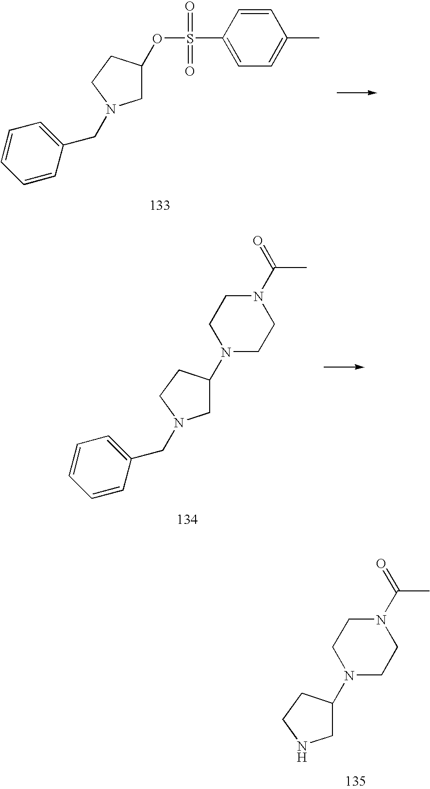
C1C(OS(C2=CC=C(C)C=C2)(=O)=O)CCN1CC1=CC=CC=C1.C1C(N2CCN(C(=O)C)CC2)CCN1CC1=CC=CC=C1.C1C(N2CCN(C(=O)C)CC2)CCN1
